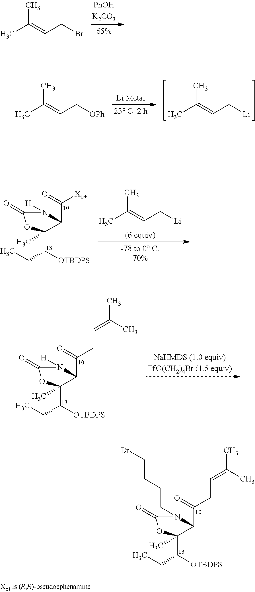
C(C1C(C(CC)[OTBDPS])(C)OC(=O)N1CCCCBr)(CC=C(C)C)=O.C(C1C(C(CC)[OTBDPS])(C)OC(=O)N1[H])(CC=C(C)C)=O.C(C1C(C(CC)[OTBDPS])(C)OC(=O)N1[H])([Xf+])=O.CC(=CC[Li])C.CC(=CC[Li])C.CC(=CC[OPh])C.CC(=CCBr)C
